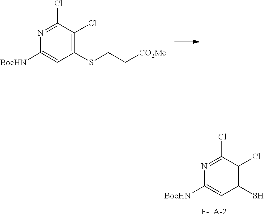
C1(S)=C(Cl)C(Cl)=NC([BocHN])=C1.C1(SCC[CO2Me])=C(Cl)C(Cl)=NC([BocHN])=C1
